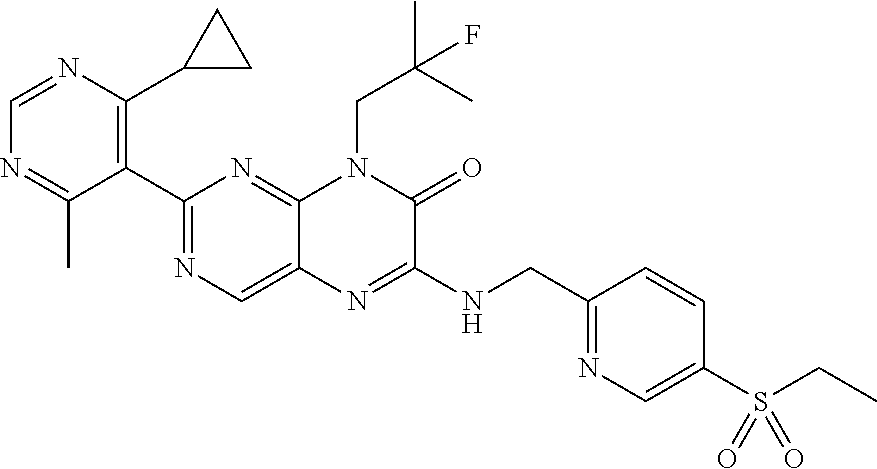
C1=NC(C2CC2)=C(C2=NC=C3C(=N2)N(CC(C)(C)F)C(=O)C(NCC2=NC=C(S(=O)(=O)CC)C=C2)=N3)C(C)=N1
